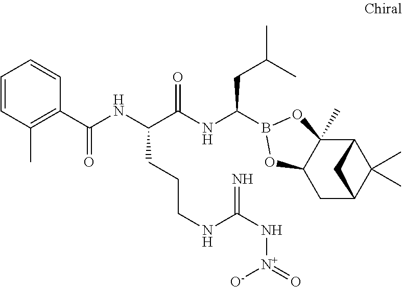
C12C3(C)C(CC(C1(C)C)C2)OB(C(NC(C(NC(C1=C(C)C=CC=C1)=O)CCCNC(N[N+]([O-])=O)=N)=O)CC(C)C)O3
